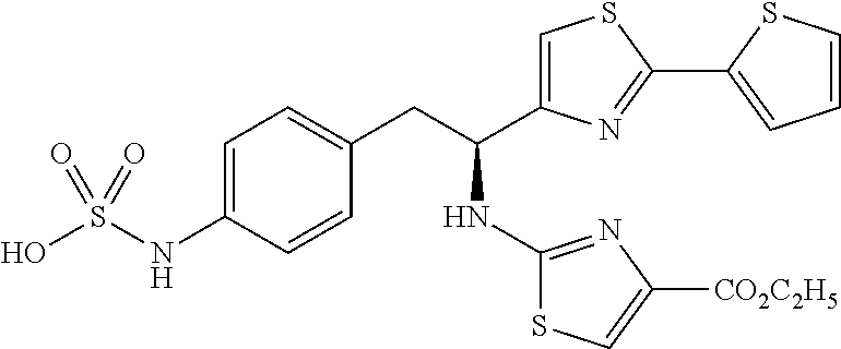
C1=C(NS(O)(=O)=O)C=CC(CC(NC2=NC([CO2C2H5])=CS2)C2=CSC(C3=CC=CS3)=N2)=C1
